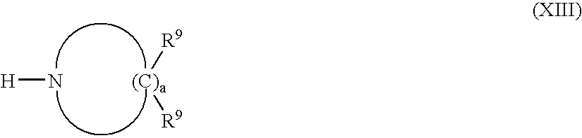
[H]N.[(C)a]([R9])[R9]
